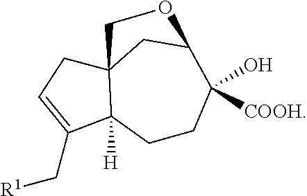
C([R1])C1=CCC23C1([H])CCC([COOH])(O)C(C2)OC3
